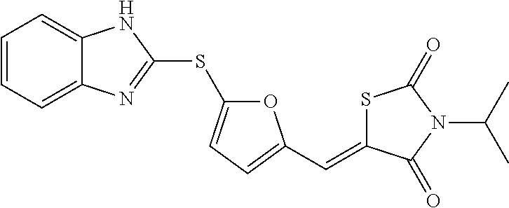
S1C(=CC2=CC=C(SC3=NC4=CC=CC=C4N3)O2)C(=O)N(C(C)C)C1=O
